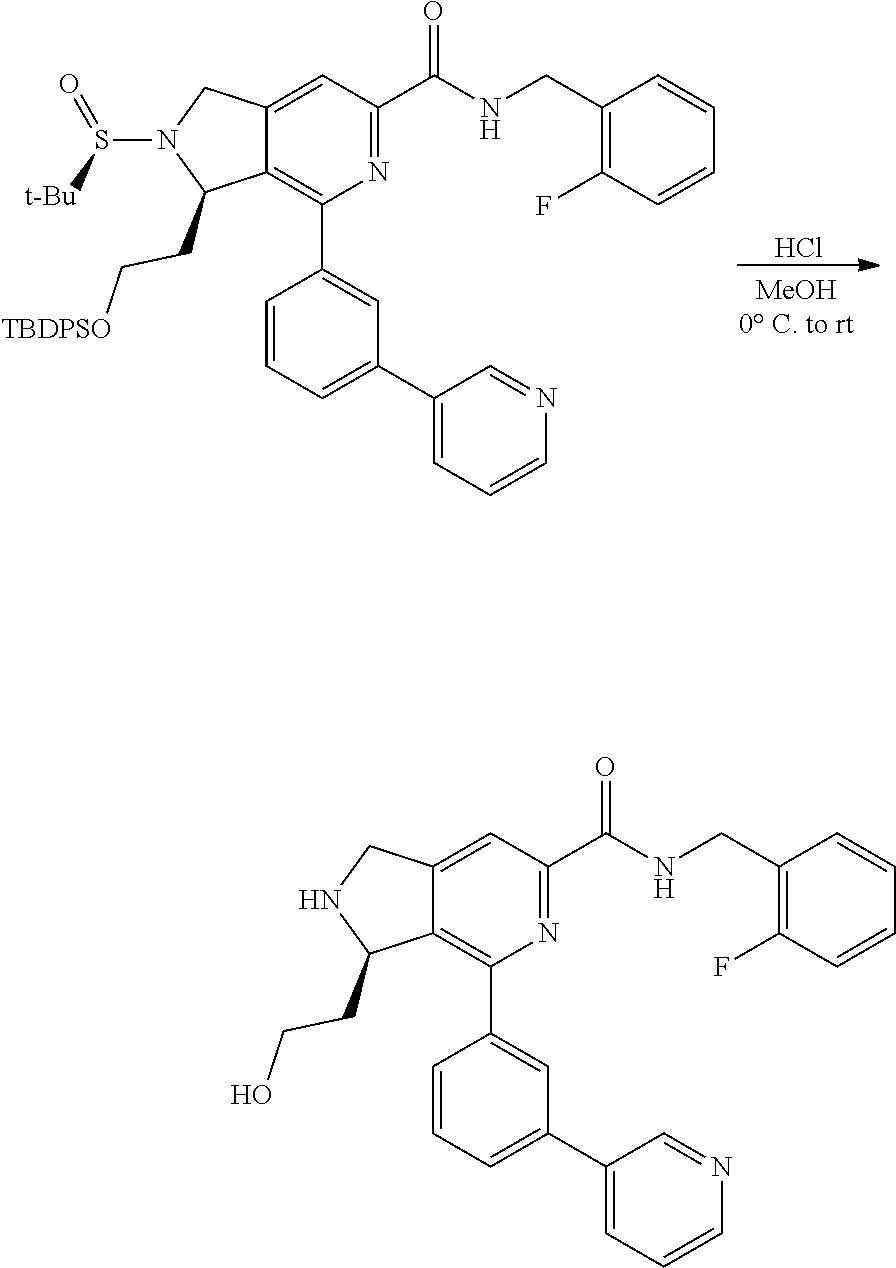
C12=CC(C(NCC3=C(F)C=CC=C3)=O)=NC(C3=CC(C4=CC=CN=C4)=CC=C3)=C1C(CCO)NC2.C12=CC(C(NCC3=C(F)C=CC=C3)=O)=NC(C3=CC(C4=CC=CN=C4)=CC=C3)=C1C(CC[TBDPSO])N(S(=O)[t-Bu])C2.Cl
